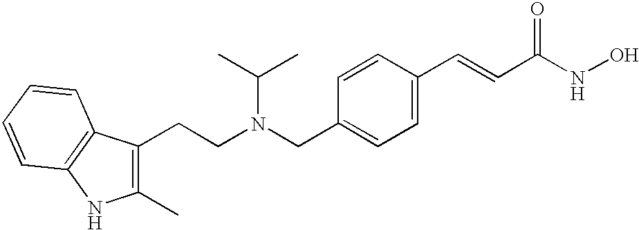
C1(C)=C(CCN(CC2=CC=C(C=CC(NO)=O)C=C2)C(C)C)C2=C(N1)C=CC=C2
